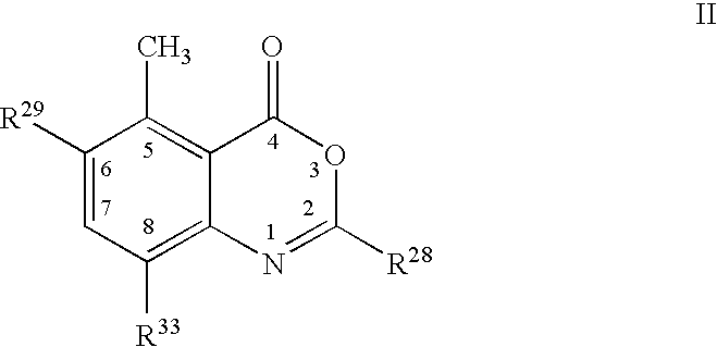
C1([R33])=C2C(=C(C)C([R29])=C1)C(=O)OC([R28])=N2
